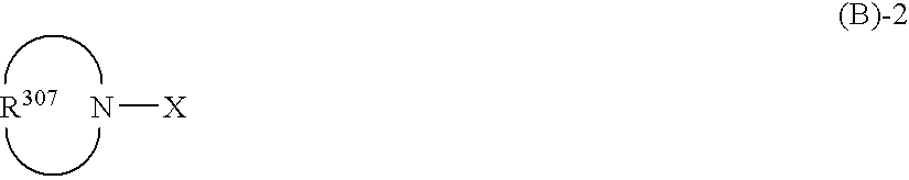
N[X].[R307]
